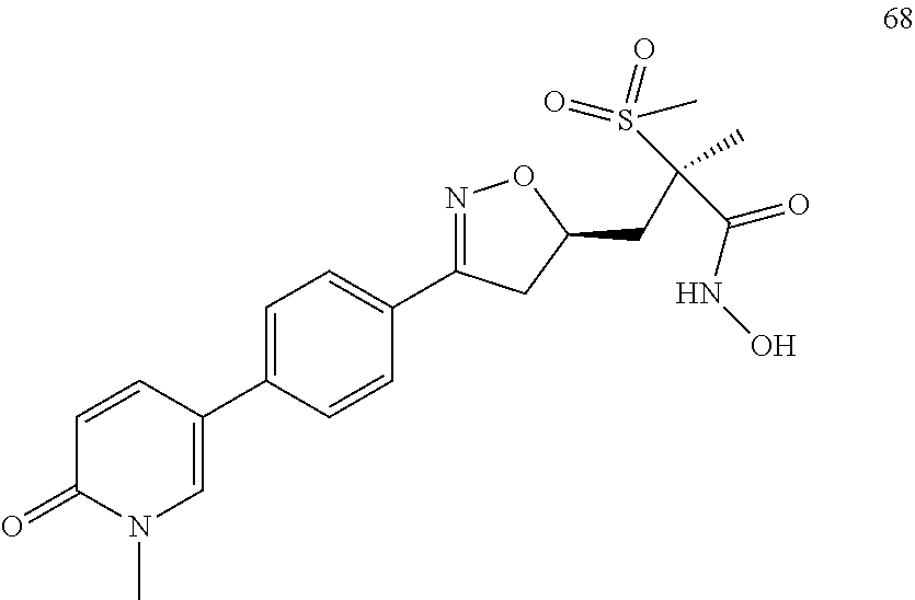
C1=C(C2=CC=C(C3=NOC(CC(S(=O)(C)=O)(C)C(NO)=O)C3)C=C2)C=CC(=O)N1C
